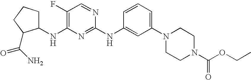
C1CCC(C(N)=O)C1NC1=C(F)C=NC(NC2=CC(N3CCN(C(OCC)=O)CC3)=CC=C2)=N1
